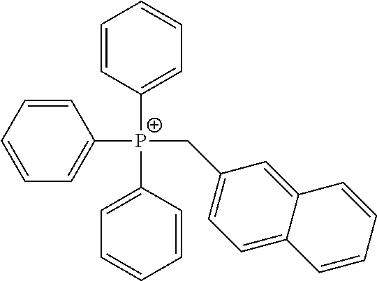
C1=C([P+](C2=CC=CC=C2)(C2=CC=CC=C2)CC2=CC=C3C(=C2)C=CC=C3)C=CC=C1
